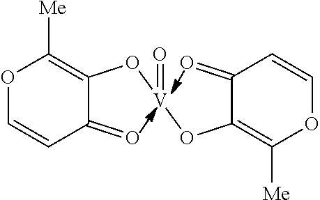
O1C=CC(=O)C(O[V](OC2=C([Me])OC=CC2=O)=O)=C1[Me]
